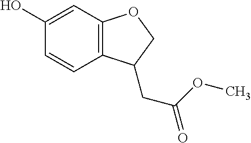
C1(O)=CC2=C(C=C1)C(CC(OC)=O)CO2
